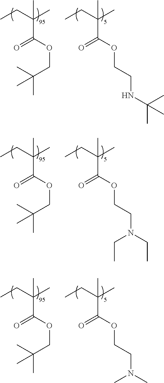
CCC(C)(C)C(=O)OCC(C)(C)C.CCC(C)(C)C(=O)OCCNC(C)(C)C.CCC(C)(C)C(=O)OCC(C)(C)C.CCC(C)(C)C(=O)OCCN(CC)CC.CCC(C)(C)C(=O)OCC(C)(C)C.CCC(C)(C)C(=O)OCCN(C)C
